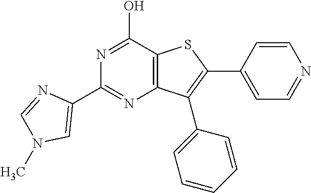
N1=C(O)C2=C(N=C1C1=CN(C)C=N1)C(C1=CC=CC=C1)=C(C1=CC=NC=C1)S2
